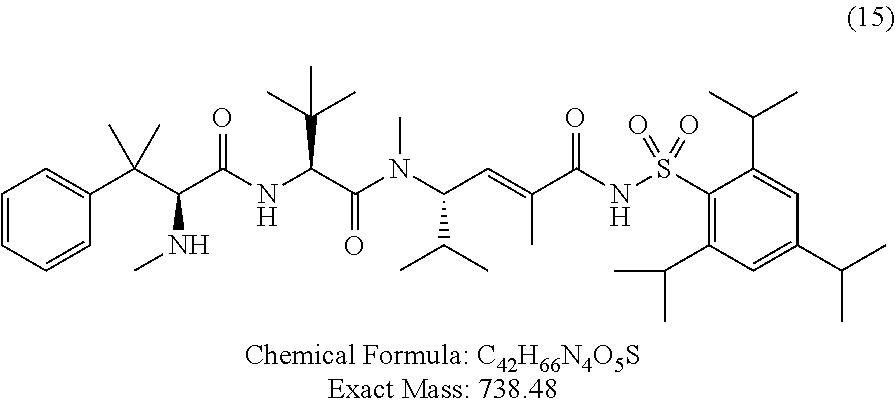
C1=CC=CC(C(C(C(NC(C(N(C(C=C(C(NS(C2=C(C(C)C)C=C(C(C)C)C=C2C(C)C)(=O)=O)=O)C)C(C)C)C)=O)C(C)(C)C)=O)NC)(C)C)=C1
